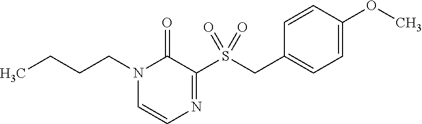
C1=CC(OC)=CC=C1CS(C1=NC=CN(CCCC)C1=O)(=O)=O
